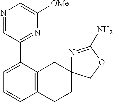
C12=C(C(C3=NC([OMe])=CN=C3)=CC=C1)CC1(CC2)N=C(N)OC1
